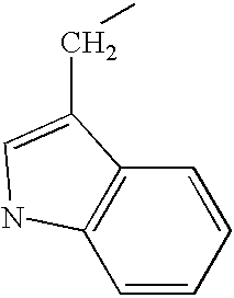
C1=CC=CC2=C1NC=C2CC
